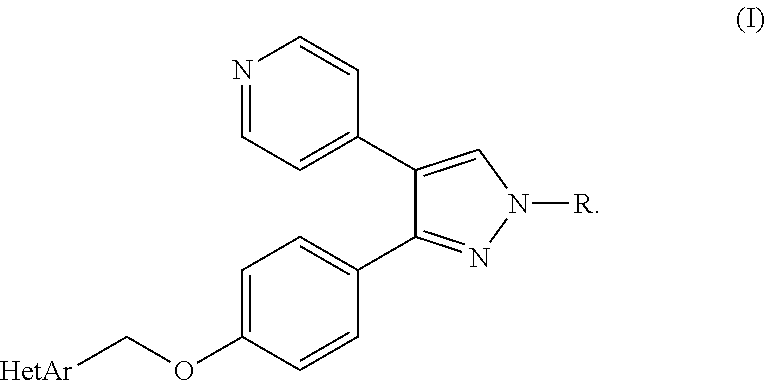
C1(C2=CC=NC=C2)=CN([R])N=C1C1=CC=C(OC[HetAr])C=C1
